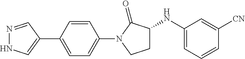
C1(C2=CNN=C2)=CC=C(N2C(=O)C(NC3=CC=CC([CN])=C3)CC2)C=C1
